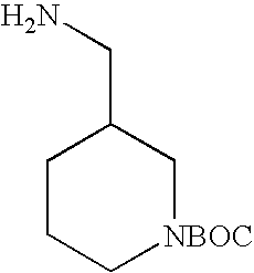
C1CC[NBOC]CC1CN
